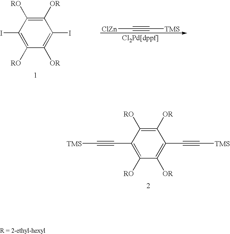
C1([OR])=C([RO])C(I)=C([RO])C([OR])=C1I.[ClZn]C#C[TMS].C1([OR])=C([RO])C(C#C[TMS])=C([RO])C([OR])=C1C#C[TMS]
